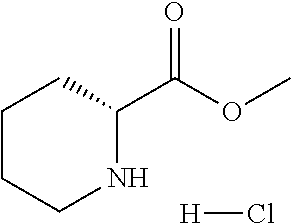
C1CCNC(C(OC)=O)C1.[H]Cl
